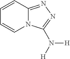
C12=NN=C(N([H])[H])N1C=CC=C2
